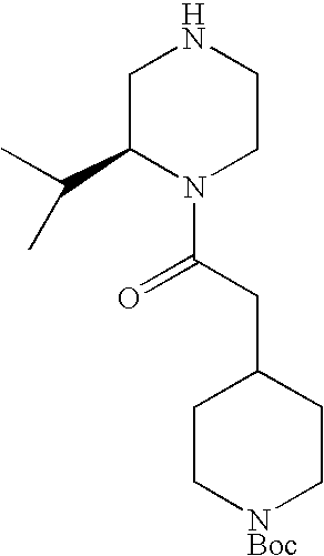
N1CC(C(C)C)N(C(CC2CC[NBoc]CC2)=O)CC1
